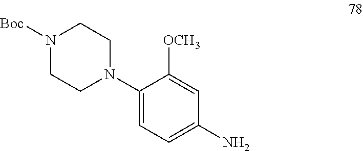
N1([Boc])CCN(C2=CC=C(N)C=C2[OCH3])CC1
